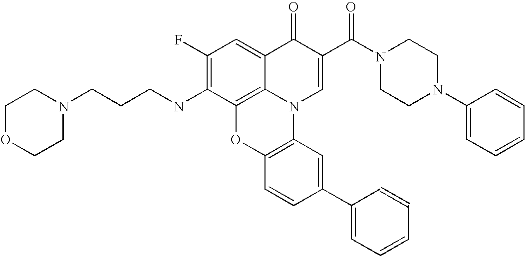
C1(F)=C(NCCCN2CCOCC2)C2=C3C(=C1)C(=O)C(C(N1CCN(C4=CC=CC=C4)CC1)=O)=CN3C1=C(O2)C=CC(C2=CC=CC=C2)=C1
